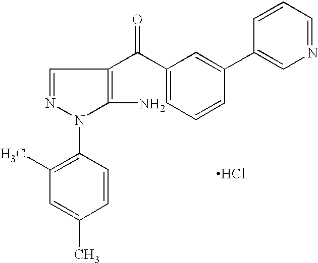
C1=NN(C2=C(C)C=C(C)C=C2)C(N)=C1C(C1=CC=CC(C2=CN=CC=C2)=C1)=O.Cl
